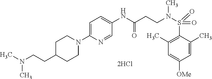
[2HCl].C1(N2CCC(CCN(C)C)CC2)=CC=C(NC(CCN(S(C2=C(C)C=C([OMe])C=C2C)(=O)=O)C)=O)C=N1
